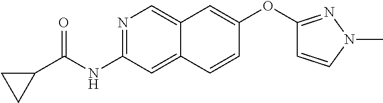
O(C1=CC2=CN=C(NC(=O)C3CC3)C=C2C=C1)C1=NN(C)C=C1
